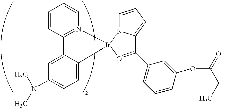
C1=CC2=N(C=C1)[Ir]1(C3=CC=C(N(C)C)C=C23)N2C=CC=C2C(C2=CC=CC(OC(=O)C(C)=C)=C2)=O1
